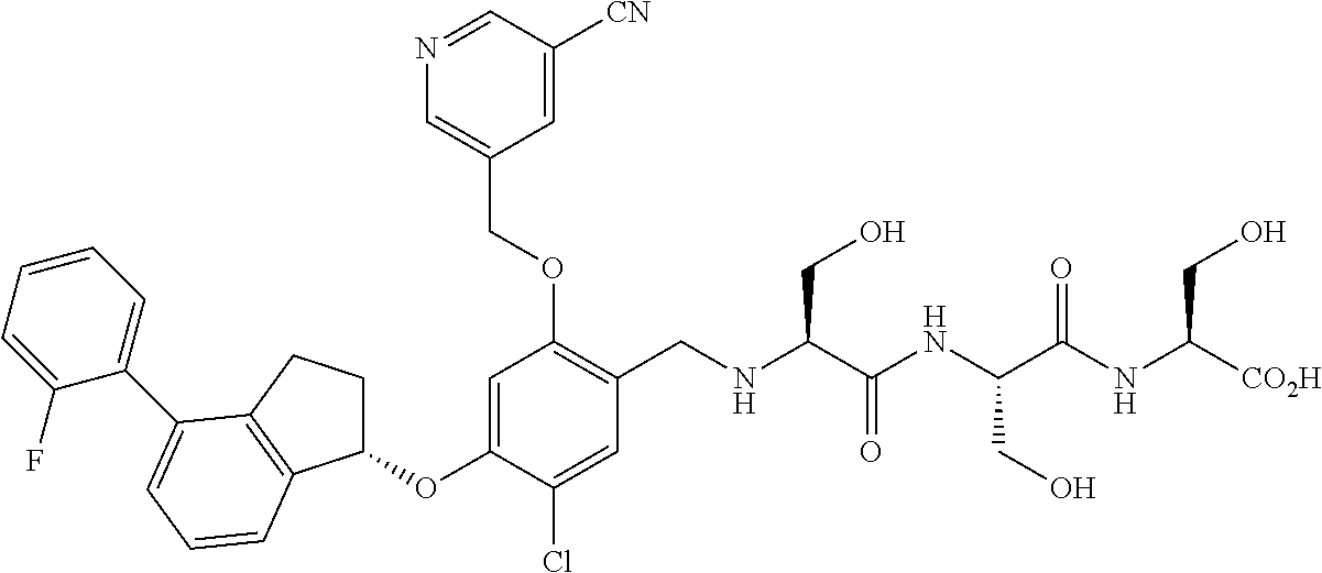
C1(OC2=CC(OCC3=CN=CC([CN])=C3)=C(CNC(C(NC(C(NC([CO2H])CO)=O)CO)=O)CO)C=C2Cl)CCC2=C1C=CC=C2C1=CC=CC=C1F
